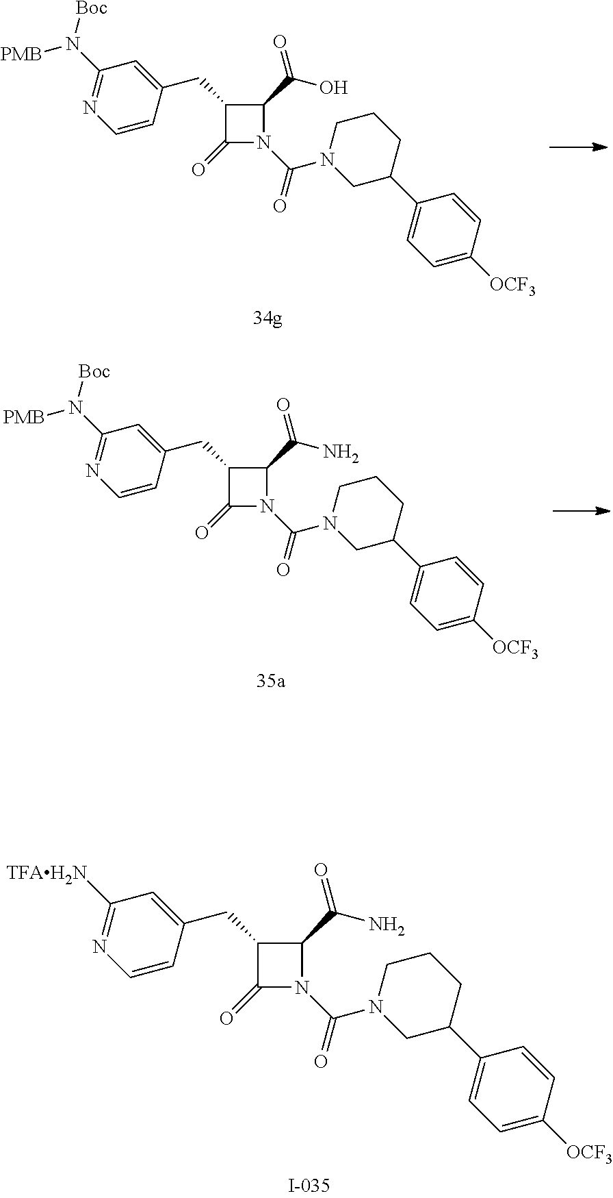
C1=C([OCF3])C=CC(C2CN(C(=O)N3C(=O)C(CC4=CC(N([PMB])[Boc])=NC=C4)C3C(=O)O)CCC2)=C1.C1=C([OCF3])C=CC(C2CN(C(=O)N3C(=O)C(CC4=CC(N([PMB])[Boc])=NC=C4)C3C(=O)N)CCC2)=C1.C1=C([OCF3])C=CC(C2CN(C(=O)N3C(=O)C(CC4=CC([TFAH2N])=NC=C4)C3C(=O)N)CCC2)=C1
